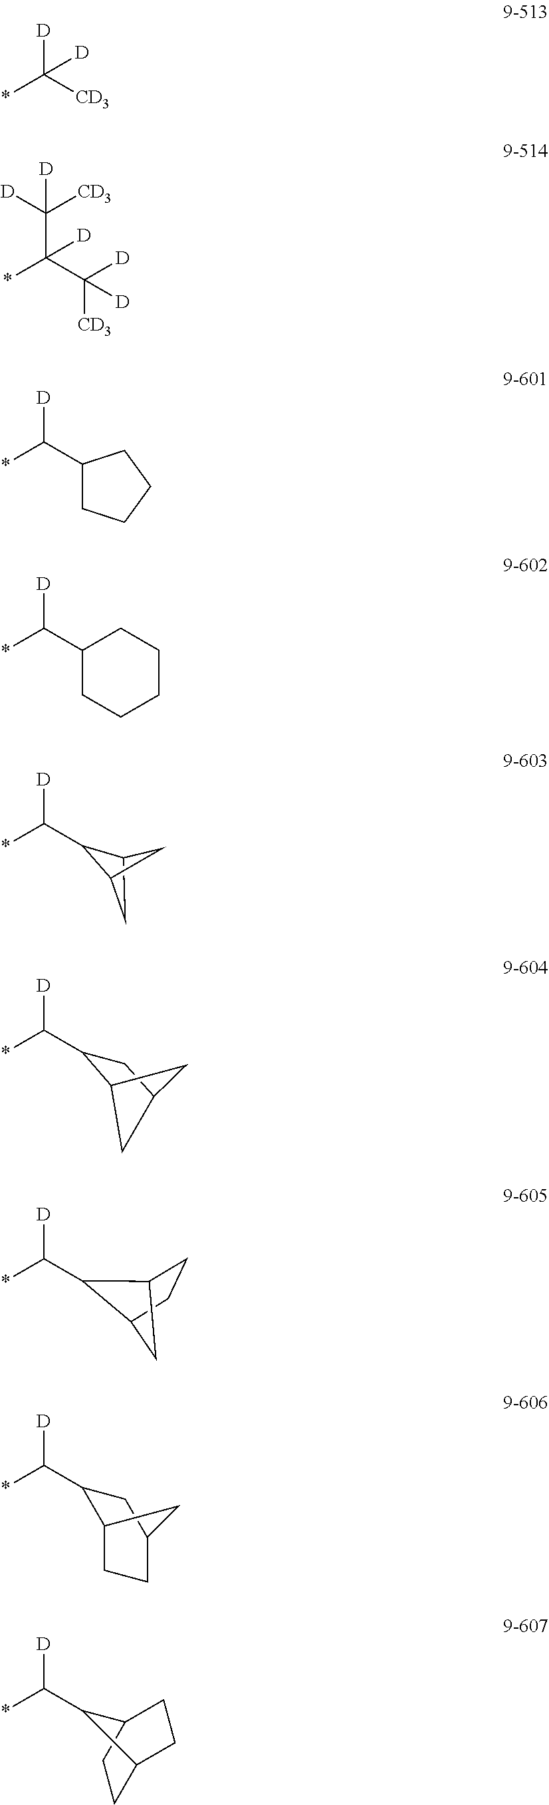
*C([D])C1C2CC1C2.*C([CD3])([D])[D].*C(C([D])([CD3])[D])(C([D])([CD3])[D])[D].*C([D])C1CCCC1.*C([D])C1CCCCC1.*C([D])C1C2CCC(C1)C2.*C([D])C1C2CC(C1)C2.*C([D])C1C2CCC1C2.*C([D])C1C2CCC1CC2
